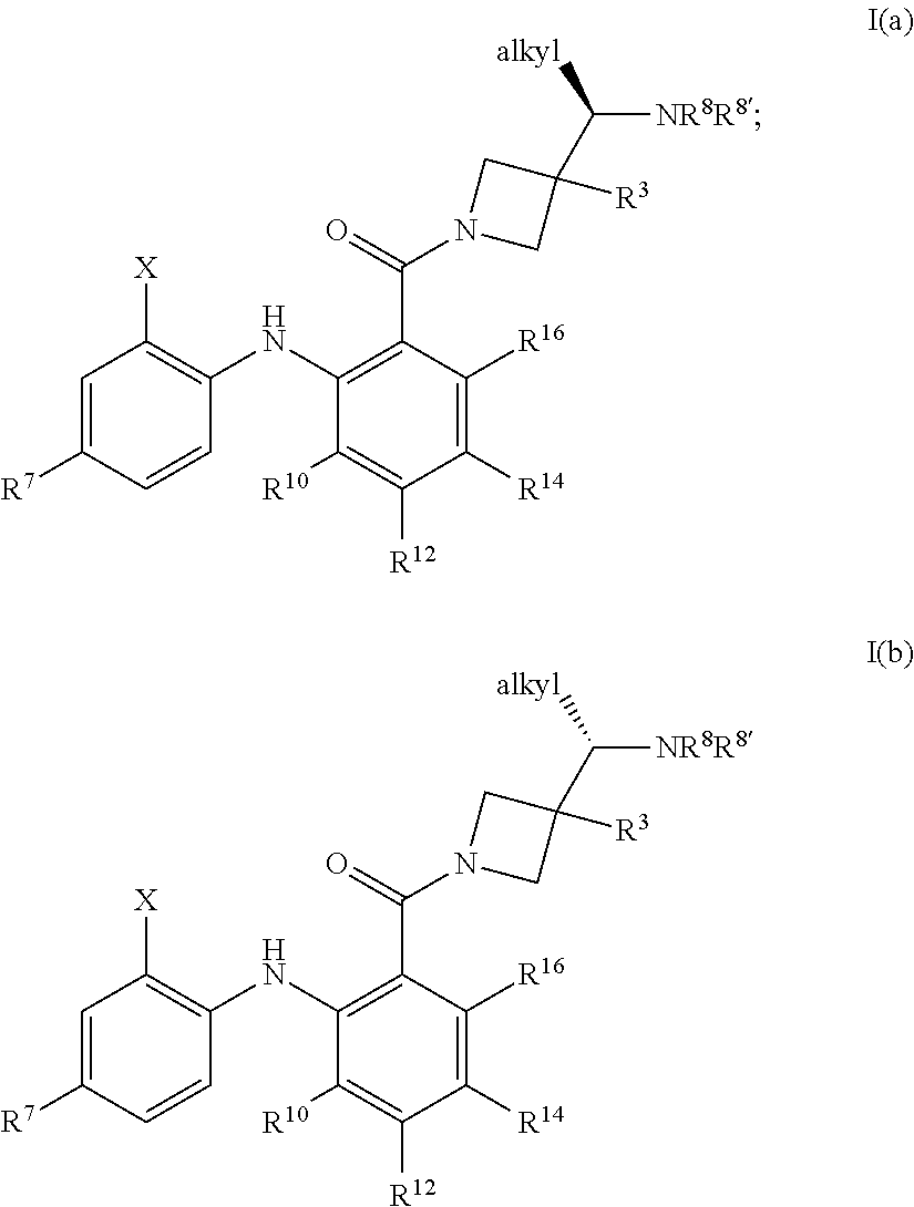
C1=C([R7])C=CC(NC2=C(C(=O)N3CC([R3])(C([NR8R8])[alkyl])C3)C([R16])=C([R14])C([R12])=C2[R10])=C1[X].C1=C([R7])C=CC(NC2=C(C(=O)N3CC([R3])(C([NR8R8])[alkyl])C3)C([R16])=C([R14])C([R12])=C2[R10])=C1[X]
